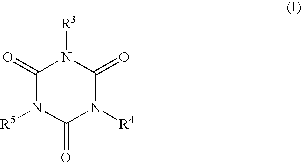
C1(=O)N([R5])C(=O)N([R4])C(=O)N1[R3]
